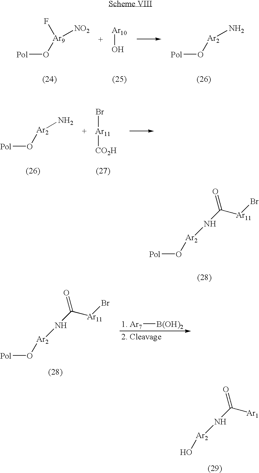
[Pol]O[Ar9]([NO2])F.[Ar10]O.[Pol]O[Ar2]N.[Pol]O[Ar2]N.[Ar11]([CO2H])Br.[Pol]O[Ar2]NC([Ar11]Br)=O.[1. Ar7][B(OH)2].[Pol]O[Ar2]NC([Ar11]Br)=O.[2. Cleavage].O[Ar2]NC([Ar1])=O
